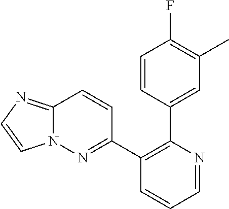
C1=CC(C2=C(C3=NN4C(=NC=C4)C=C3)C=CC=N2)=CC(C)=C1F
